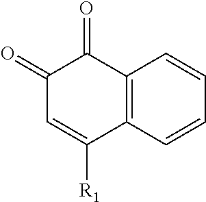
C1(=O)C=C([R1])C2=C(C1=O)C=CC=C2
